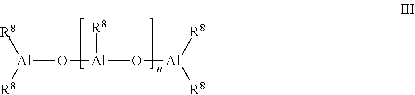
[Al](O[Al](O[Al]([R8])[R8])[R8])([R8])[R8]
